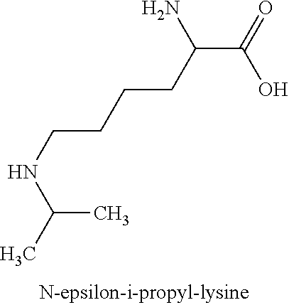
C(C(=O)O)(CCCCNC(C)C)N
